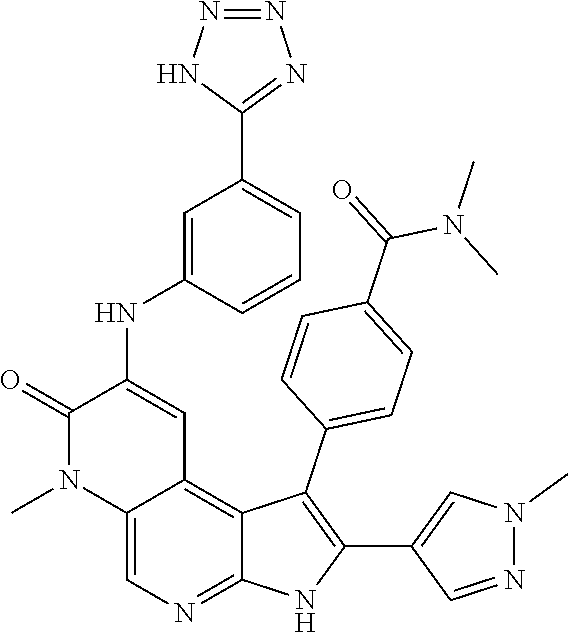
N1=NNC(C2=CC=CC(NC3=CC4=C5C(=NC=C4N(C)C3=O)NC(C3=CN(C)N=C3)=C5C3=CC=C(C(=O)N(C)C)C=C3)=C2)=N1
